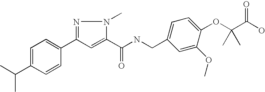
C1=C(C(C)C)C=CC(C2=NN(C)C(C(NCC3=CC=C(OC(C(O)=O)(C)C)C(OC)=C3)=O)=C2)=C1
